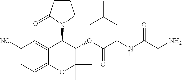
C1CC(=O)N(C2C3=CC([NC])=CC=C3OC(C)(C)C2OC(C(NC(=O)CN)CC(C)C)=O)C1
